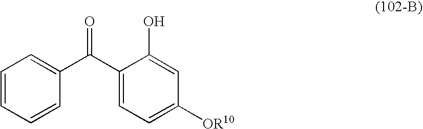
C1=CC=CC(C(C2=CC=C([OR10])C=C2O)=O)=C1
